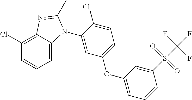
C1=CC=C2C(=C1Cl)N=C(C)N2C1=CC(OC2=CC=CC(S(C(F)(F)F)(=O)=O)=C2)=CC=C1Cl
